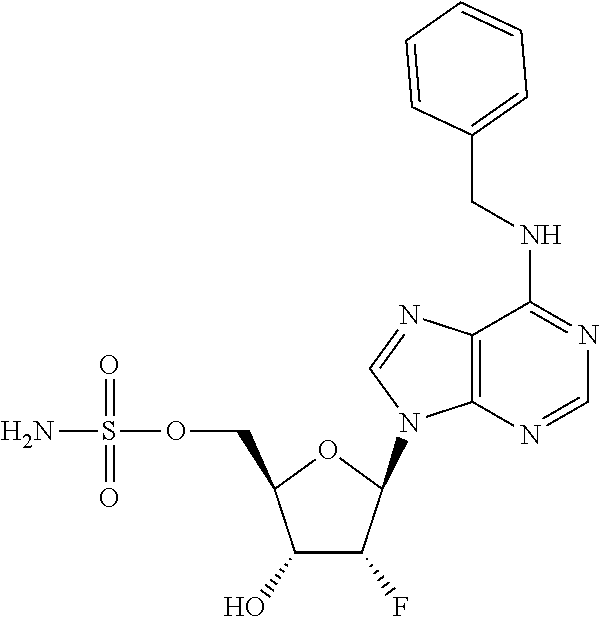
C1(O)C(F)C(N2C3=C(N=C2)C(NCC2=CC=CC=C2)=NC=N3)OC1COS(N)(=O)=O
